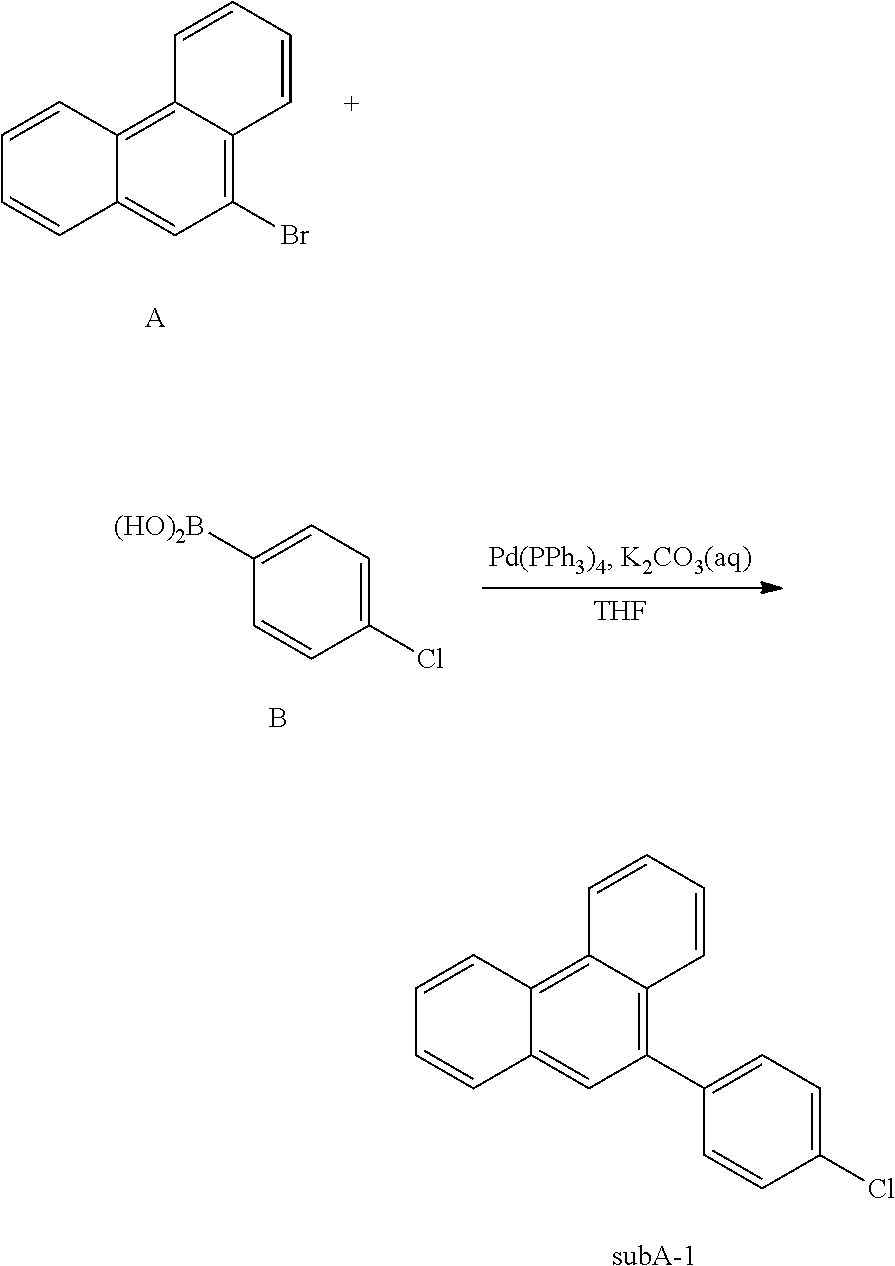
C12=C3C(=C(Br)C=C1C=CC=C2)C=CC=C3.[A].C1([(HO)2B])=CC=C(Cl)C=C1.B.[THF].C12=C3C(=C(C4=CC=C(Cl)C=C4)C=C1C=CC=C2)C=CC=C3.[subA-1]
